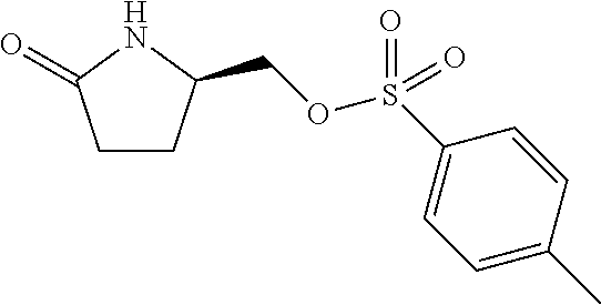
C1CC(COS(C2=CC=C(C)C=C2)(=O)=O)NC1=O
